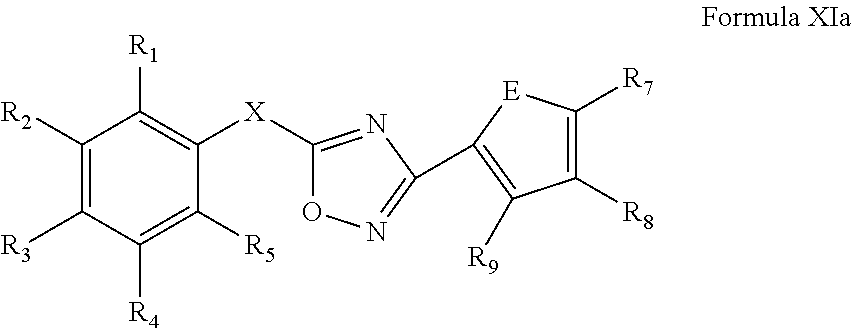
C1([R2])=C([R3])C([R4])=C([R5])C([X]C2=NC(C3=C([R9])C([R8])=C([R7])[E]3)=NO2)=C1[R1]
